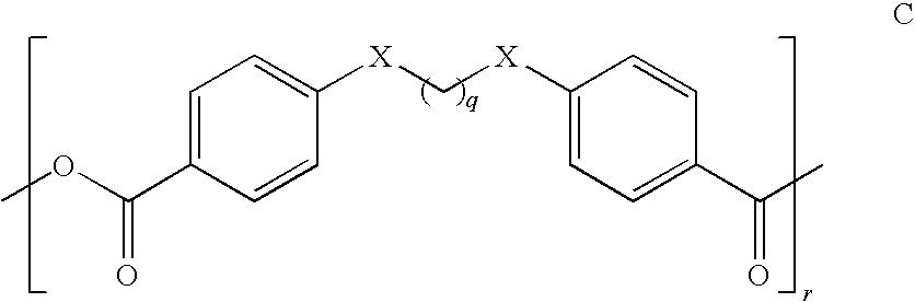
C1=C(C(OC)=O)C=CC([X]C[X]C2=CC=C(C(C)=O)C=C2)=C1
